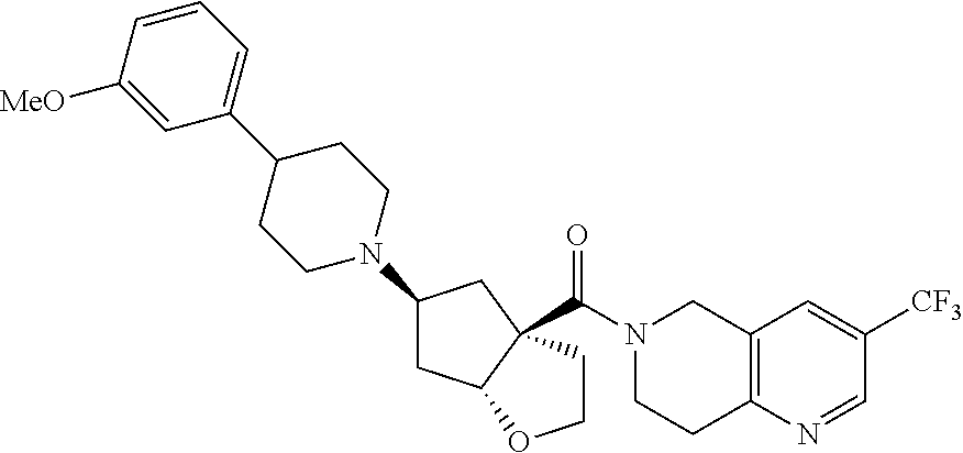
C12=C(N=CC([CF3])=C1)CCN(C(=O)C13C(CC(N4CCC(C5=CC=CC([MeO])=C5)CC4)C1)OCC3)C2
